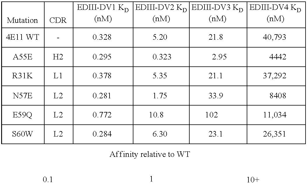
C1C2C3C4C5C6CC7C8C9C%10C%11C%12CC%13C%14C%15C%16C%17CC%18C%19C%20C%21C%22C1C21C32C43C54C67C85C96C%107C%118C%13%12C%149C8%10C78C67C45C34C73C85C%106C%159C%167C68C56C35C24C%221C%215C%206C%198C%18%177.[R31K].[S60W].[H2]
